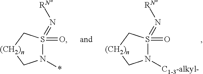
N1([C1-3-alkyl-])S(=O)(=N[RN])C[(CH2)n]C1.N1(*)S(=O)(=N[RN])C[(CH2)n]C1
